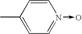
C1(C)=CC=N(->O)C=C1
